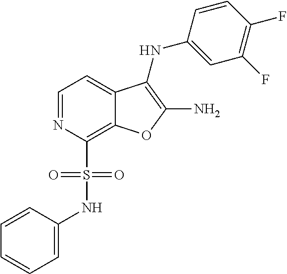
C1(S(NC2=CC=CC=C2)(=O)=O)=C2C(=CC=N1)C(NC1=CC(F)=C(F)C=C1)=C(N)O2
